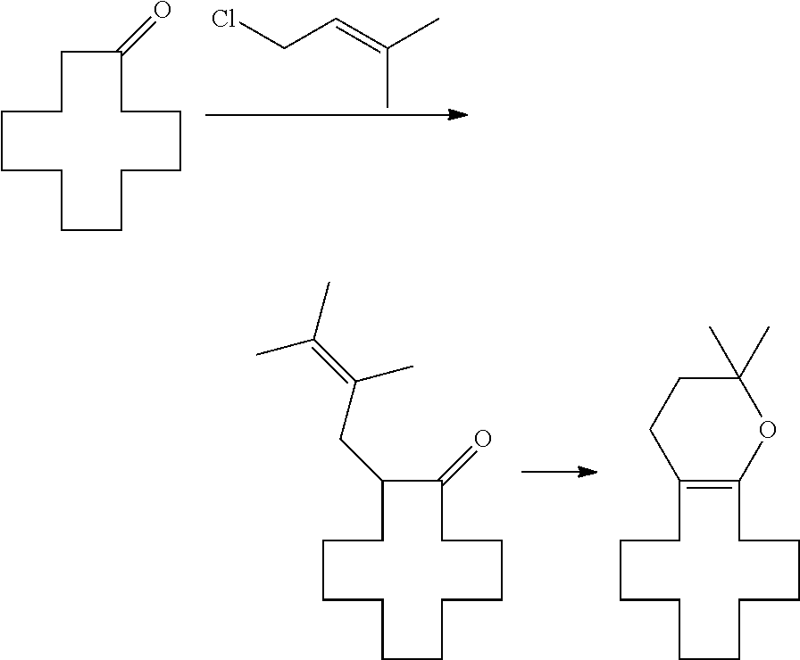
C(=C(C)C)CCl.C1CCCCCC(=O)CCCCC1.C1CCCCCC(=O)C(CC(=C(C)C)C)CCCC1.C1CCCCCC2=C(CCCC1)CCC(C)(C)O2
